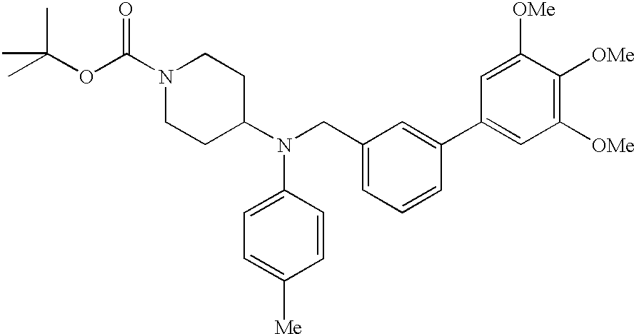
N1(C(OC(C)(C)C)=O)CCC(N(CC2=CC=CC(C3=CC([OMe])=C([OMe])C([OMe])=C3)=C2)C2=CC=C([Me])C=C2)CC1
